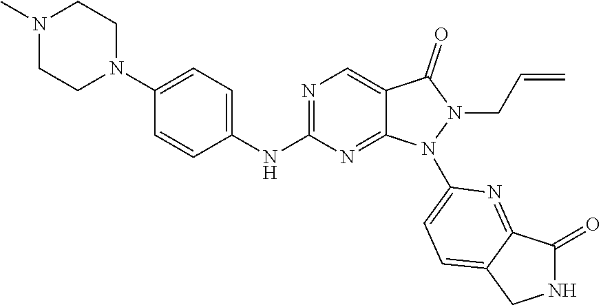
N1(C2=CC=C3C(=N2)C(=O)NC3)N(CC=C)C(=O)C2=CN=C(NC3=CC=C(N4CCN(C)CC4)C=C3)N=C12
